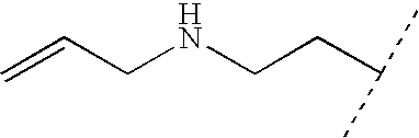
C(CNCCC(C)C)=C
